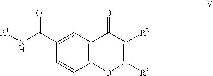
C12=C(C=C(C(N[R1])=O)C=C1)C(=O)C([R2])=C([R3])O2
